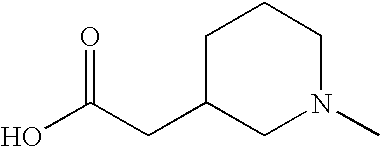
OC(CC1CN(C)CCC1)=O
